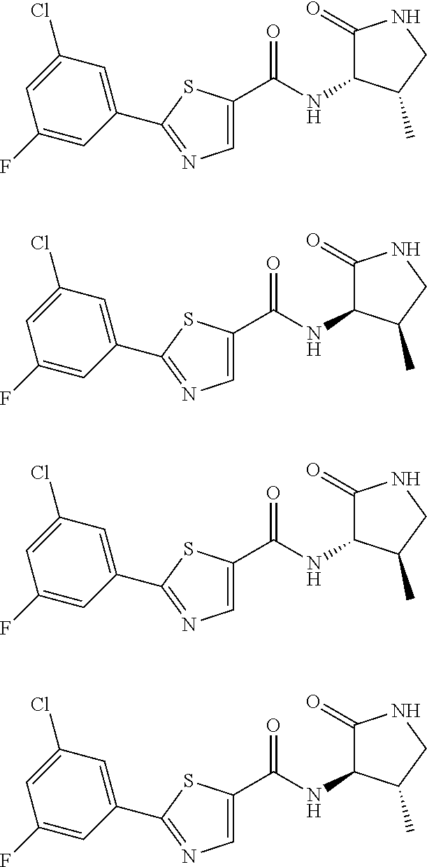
C1=C(C(=O)NC2C(=O)NCC2C)SC(C2=CC(Cl)=CC(F)=C2)=N1.C1=C(C(=O)NC2C(=O)NCC2C)SC(C2=CC(Cl)=CC(F)=C2)=N1.C1=C(C(=O)NC2C(=O)NCC2C)SC(C2=CC(Cl)=CC(F)=C2)=N1.C1=C(C(=O)NC2C(=O)NCC2C)SC(C2=CC(Cl)=CC(F)=C2)=N1
